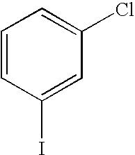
C1=CC(I)=CC(Cl)=C1
